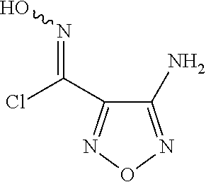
C1(N)=NON=C1C(Cl)=NO
